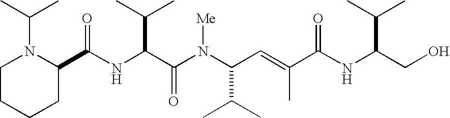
N(C(C(N(C(C(C)C)C=C(C)C(NC(CO)C(C)C)=O)[Me])=O)C(C)C)C(C1N(C(C)C)CCCC1)=O
